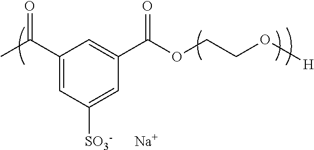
C1(C(C)=O)=CC([SO3-])=CC(C(OCCO[H])=O)=C1.[Na]
